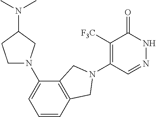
C1([F3C])=C(N2CC3=C(C(N4CCC(N(C)C)C4)=CC=C3)C2)C=NNC1=O
